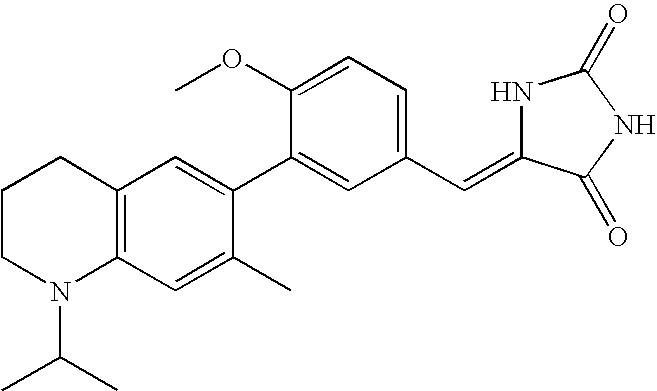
C1CN(C(C)C)C2=C(C1)C=C(C1=CC(C=C3NC(=O)NC3=O)=CC=C1OC)C(C)=C2
